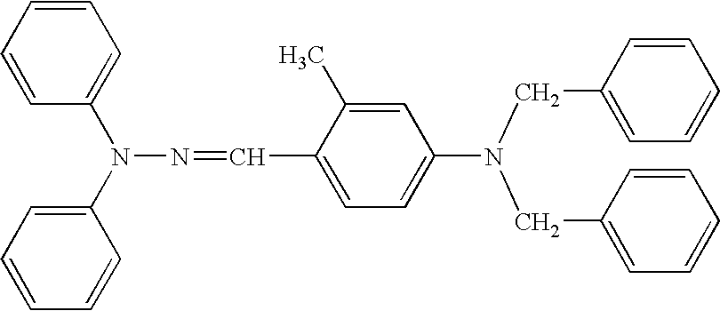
C1=CC=CC(N(C2=CC=CC=C2)N=CC2=CC=C(N(CC3=CC=CC=C3)CC3=CC=CC=C3)C=C2C)=C1
